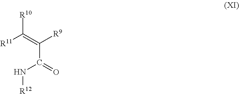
[R11]C(=C(C(N[R12])=O)[R9])[R10]
